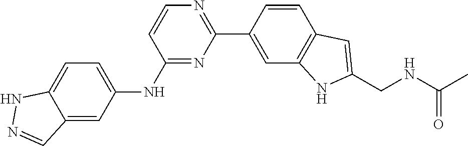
C12=CC=C(NC3=NC(C4=CC5=C(C=C4)C=C(CNC(=O)C)N5)=NC=C3)C=C1C=NN2
